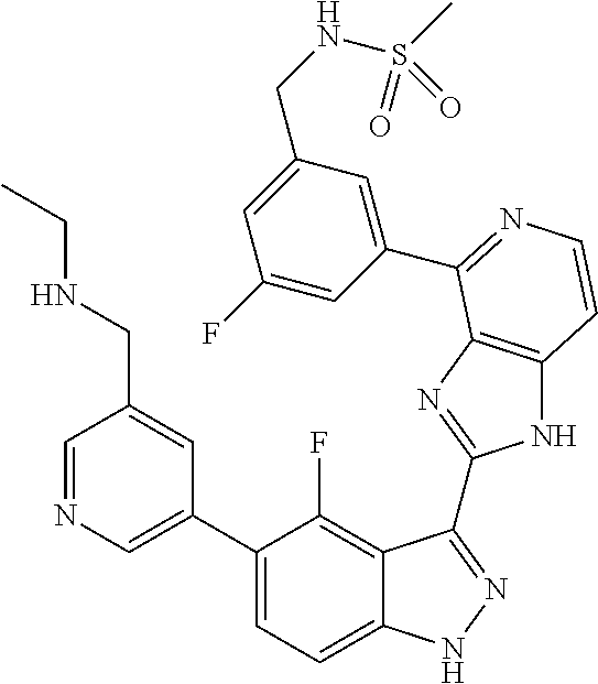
C1=C(C2=CC=C3C(=C2F)C(C2=NC4=C(N2)C=CN=C4C2=CC(CNS(C)(=O)=O)=CC(F)=C2)=NN3)C=C(CNCC)C=N1
